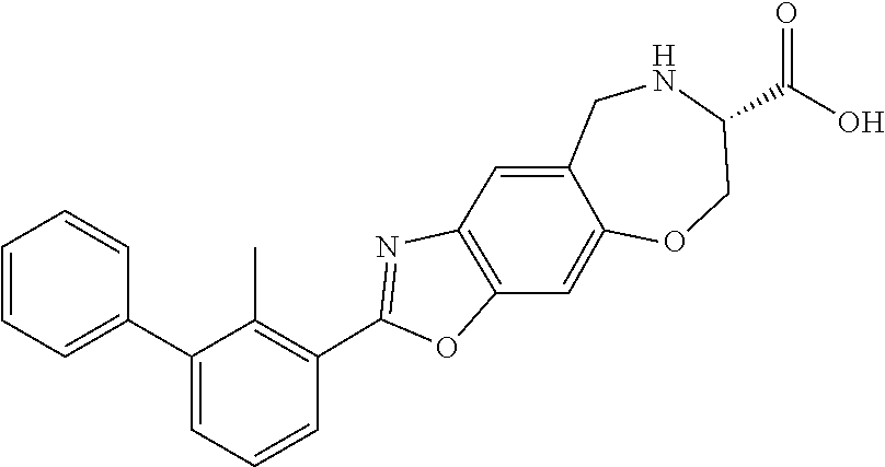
C12=C(OC(C3=C(C)C(C4=CC=CC=C4)=CC=C3)=N1)C=C1C(=C2)CNC(C(=O)O)CO1
